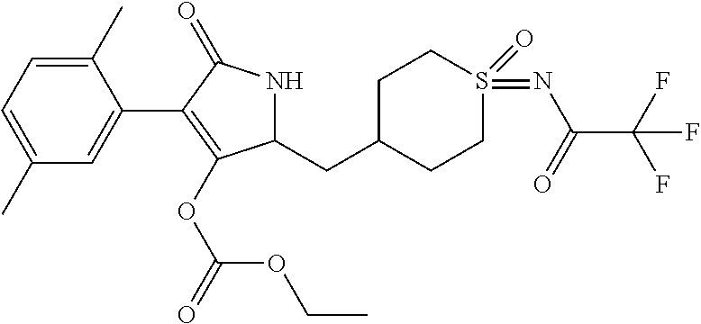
C1(C2=C(OC(OCC)=O)C(CC3CCS(=O)(=NC(C(F)(F)F)=O)CC3)NC2=O)=CC(C)=CC=C1C
